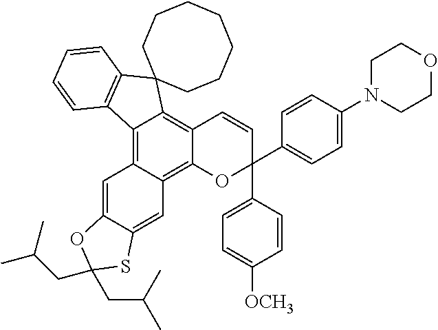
C12=C3C(=C4C(=C1C=CC(C1=CC=C([OCH3])C=C1)(C1=CC=C(N5CCOCC5)C=C1)O2)C1(C2=C4C=CC=C2)CCCCCCC1)C=C1C(=C3)SC(CC(C)C)(CC(C)C)O1
